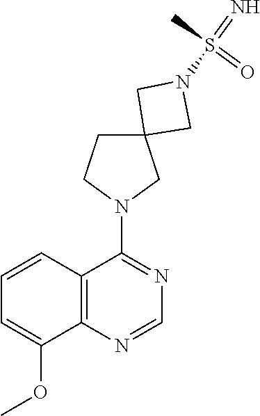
C12=C(N=CN=C1N1CC3(CC1)CN(S(=N)(=O)C)C3)C(OC)=CC=C2
